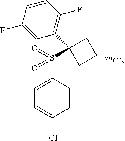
C1=CC(S(=O)(=O)C2(C3=C(F)C=CC(F)=C3)CC([CN])C2)=CC=C1Cl
